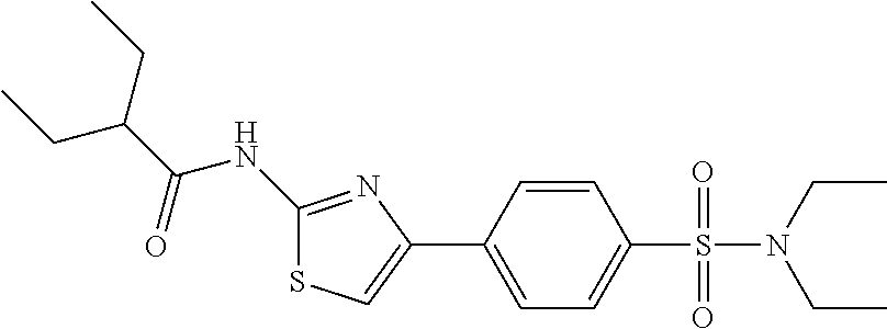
C1(NC(C(CC)CC)=O)=NC(C2=CC=C(S(=O)(=O)N(CC)CC)C=C2)=CS1
